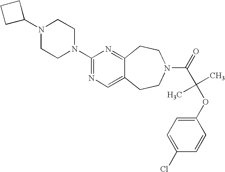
N1(C2CCC2)CCN(C2=NC=C3C(=N2)CCN(C(=O)C(OC2=CC=C(Cl)C=C2)(C)C)CC3)CC1
